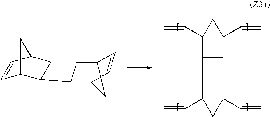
C12C(C(C=C)CC1C=C)C1C2C(C=C)CC1C=C.C1=CC2CC1C1C2C2C3C=CC(C12)C3
